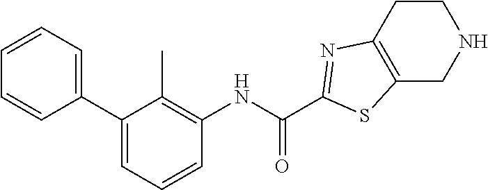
C1(C2=CC=CC(NC(=O)C3=NC4=C(CNCC4)S3)=C2C)=CC=CC=C1
